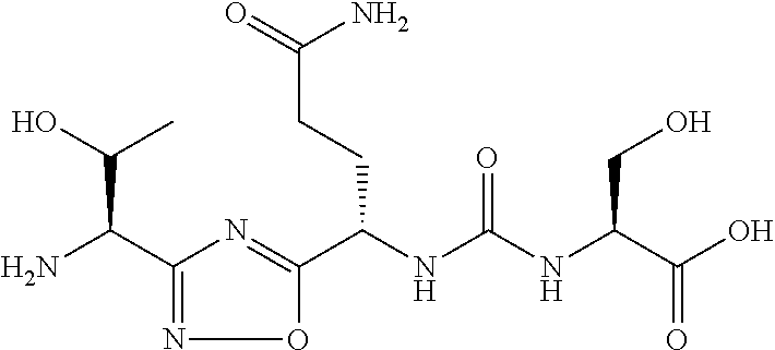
C1(C(N)C(O)C)=NOC(C(NC(NC(C(O)=O)CO)=O)CCC(=O)N)=N1
